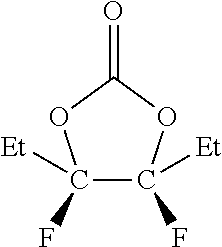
C1([Et])(F)C([Et])(F)OC(=O)O1
